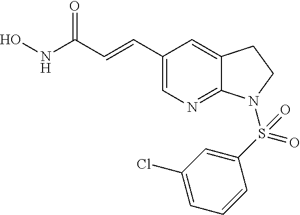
C1(C=CC(=O)NO)=CN=C2C(=C1)CCN2S(C1=CC(Cl)=CC=C1)(=O)=O
